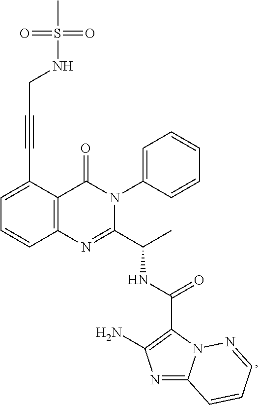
C1=C(C#CCNS(C)(=O)=O)C2=C(C=C1)N=C(C(C)NC(C1=C(N)N=C3N1N=CC=C3)=O)N(C1=CC=CC=C1)C2=O
